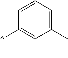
C1(*)=C(C)C(C)=CC=C1
